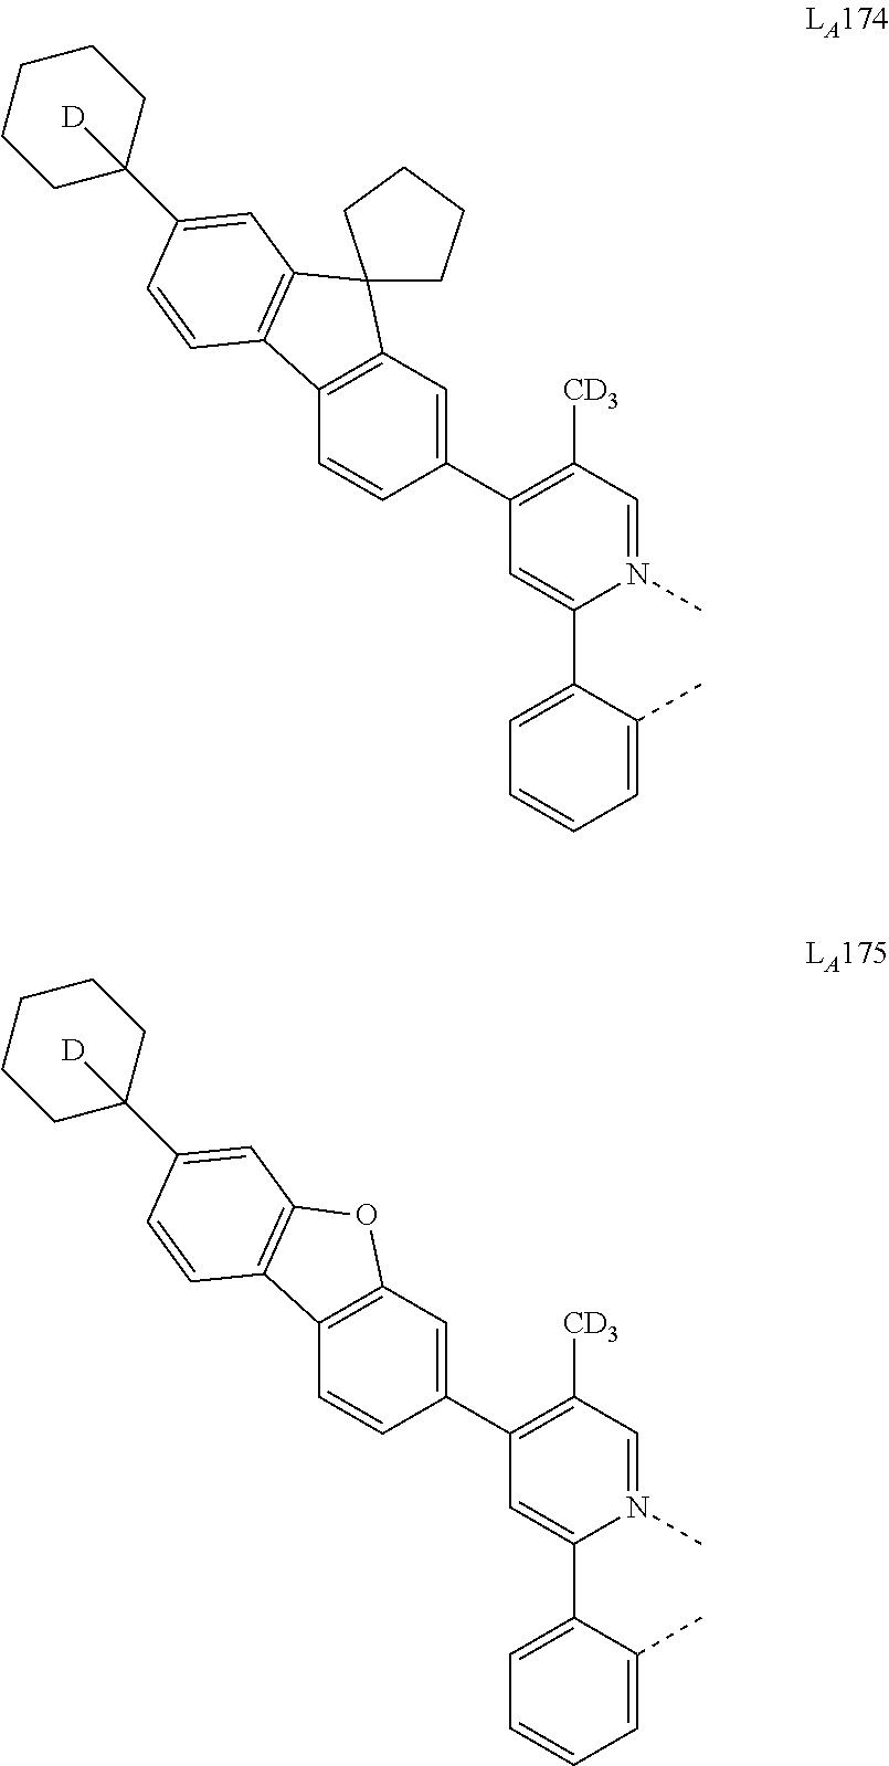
C12=C(C=C(C3=C([CD3])C=N(C)C(C4=CC=CC=C4C)=C3)C=C1)C1(C3=C2C=CC(C2([D])CCCCC2)=C3)CCCC1.C12=C(C=C(C3=C([CD3])C=N(C)C(C4=CC=CC=C4C)=C3)C=C1)OC1=C2C=CC(C2([D])CCCCC2)=C1
